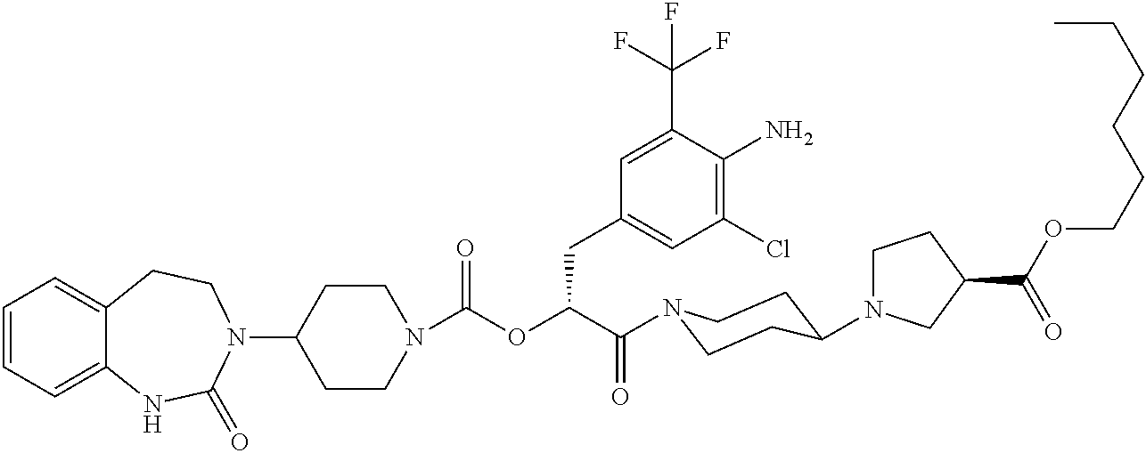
C1(N2CCC3=CC=CC=C3NC2=O)CCN(C(=O)OC(C(=O)N2CCC(N3CCC(C(OCCCCCC)=O)C3)CC2)CC2=CC(Cl)=C(N)C(C(F)(F)F)=C2)CC1
